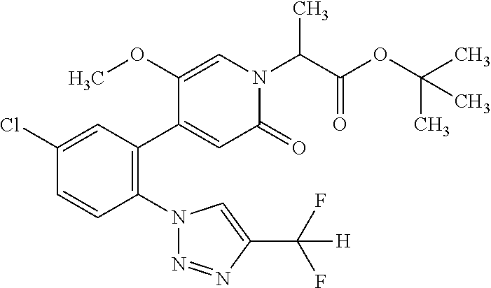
C1(Cl)=CC(C2=CC(=O)N(C(C(OC(C)(C)C)=O)C)C=C2OC)=C(N2N=NC(C(F)(F)[H])=C2)C=C1
